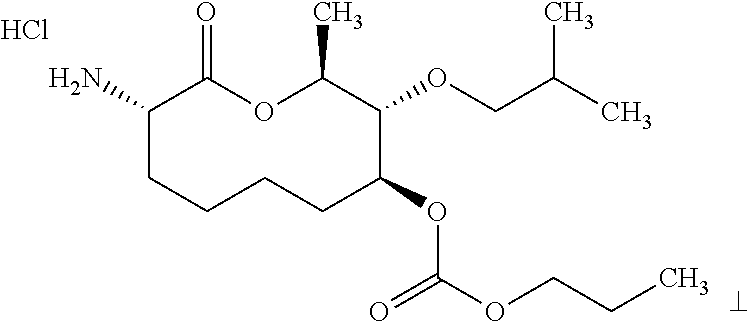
Cl.NC1CCCCC(OC(OCCC)=O)C(OCC(C)C)C(C)OC1=O
